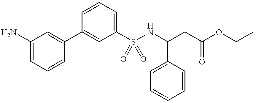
C1(S(=O)(=O)NC(CC(OCC)=O)C2=CC=CC=C2)=CC=CC(C2=CC(N)=CC=C2)=C1
